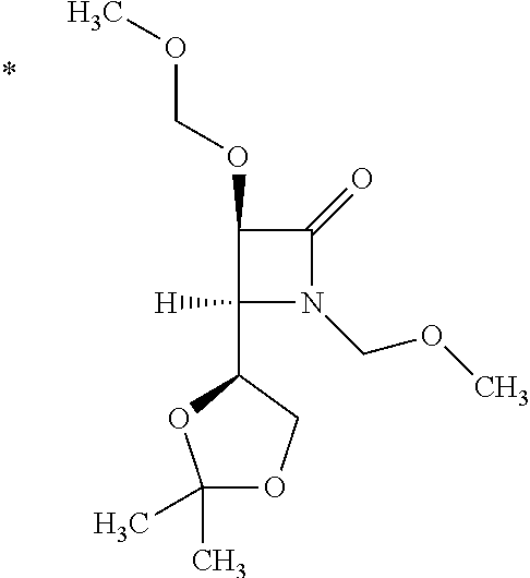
C1(C2OC(C)(C)OC2)([H])N(COC)C(=O)C1OCOC
